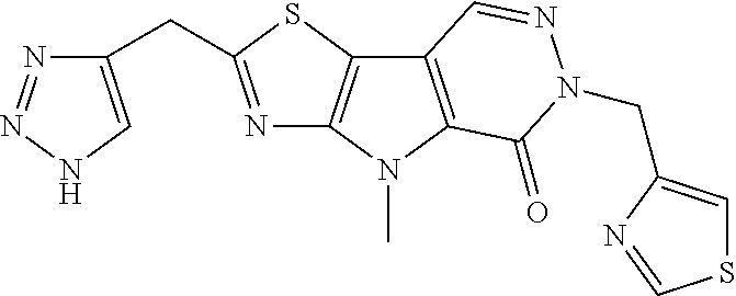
N1=C(CC2=CNN=N2)SC2=C1N(C)C1=C2C=NN(CC2=CSC=N2)C1=O
